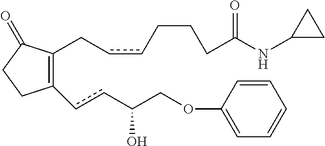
C1(ccC(COC2=CC=CC=C2)O)=C(CccCCCC(NC2CC2)=O)C(=O)CC1
